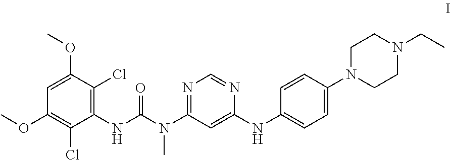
C1(NC(N(C2=NC=NC(NC3=CC=C(N4CCN(CC)CC4)C=C3)=C2)C)=O)=C(Cl)C(OC)=CC(OC)=C1Cl
